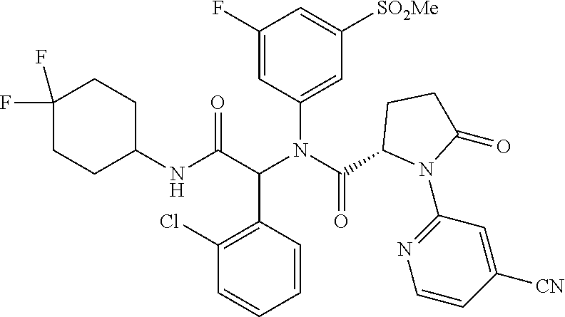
C1(F)=CC(N(C(C2N(C3=NC=CC([CN])=C3)C(=O)CC2)=O)C(C(NC2CCC(F)(F)CC2)=O)C2=C(Cl)C=CC=C2)=CC([SO2Me])=C1
